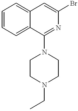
C1=CC=C2C(=C1)C=C(Br)N=C2N1CCN(CC)CC1
